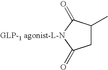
C1C(C)C(=O)[GLP-1 agonist-L-N]C1=O
